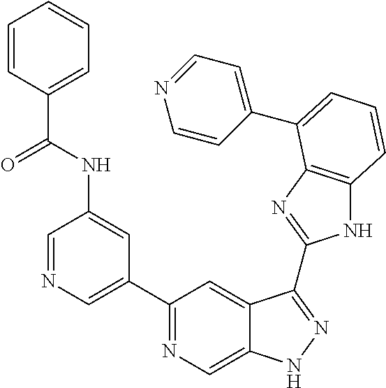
C1=NC=C(C2=NC=C3C(=C2)C(C2=NC4=C(N2)C=CC=C4C2=CC=NC=C2)=NN3)C=C1NC(C1=CC=CC=C1)=O
